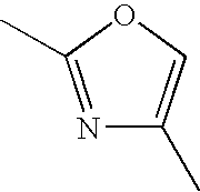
N1=C(C)OC=C1C
